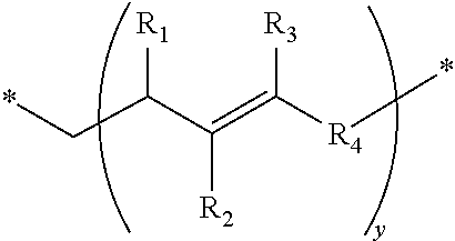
[R1]C(C(=C([R4]*)[R3])[R2])C*
